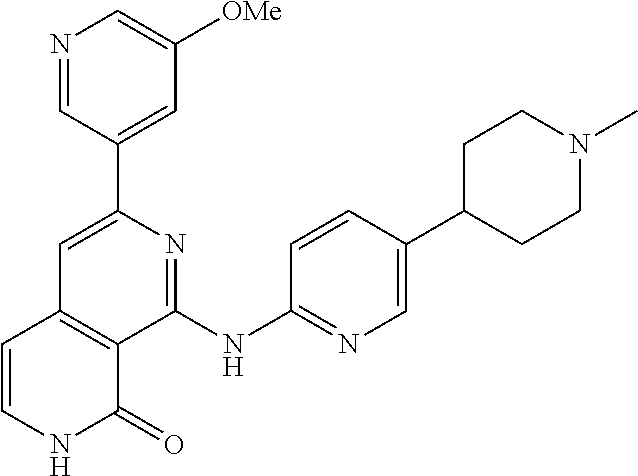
C1(C2=CC([OMe])=CN=C2)=CC2=C(C(NC3=NC=C(C4CCN(C)CC4)C=C3)=N1)C(=O)NC=C2
